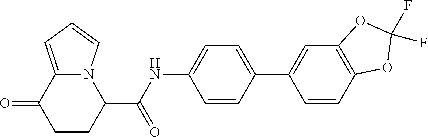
C1CC(C(NC2=CC=C(C3=CC4=C(C=C3)OC(F)(F)O4)C=C2)=O)N2C(=CC=C2)C1=O
